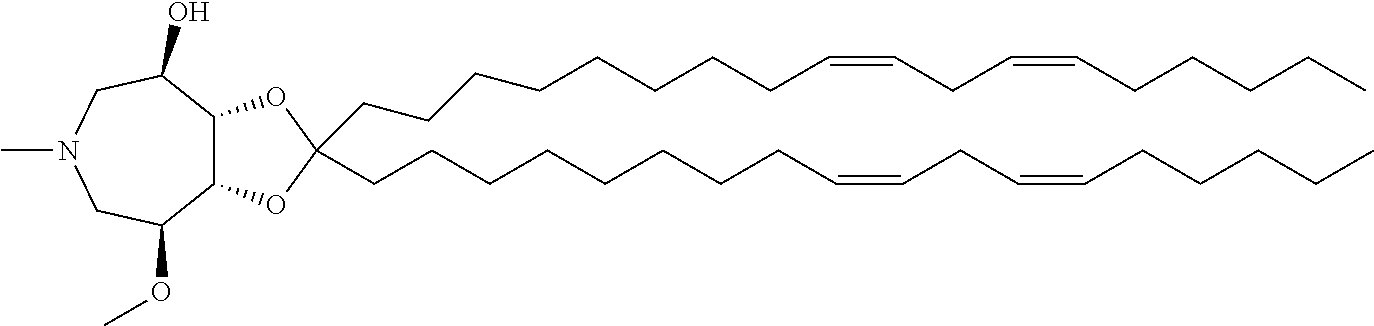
C(CCCCCCCC=CCC=CCCCCC)C1(CCCCCCCCC=CCC=CCCCCC)OC2C(O1)C(O)CN(C)CC2OC
